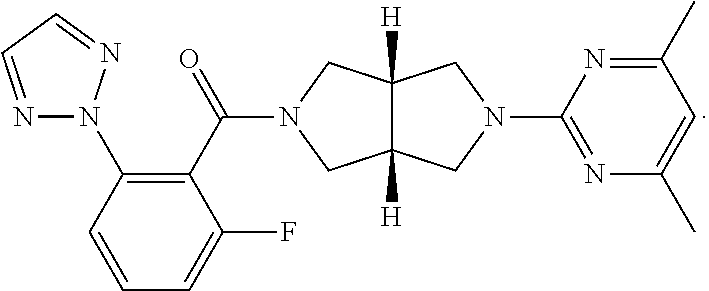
N1=CC=NN1C1=C(C(=O)N2CC3([H])C([H])(CN(C4=NC(C)=CC(C)=N4)C3)C2)C(F)=CC=C1
